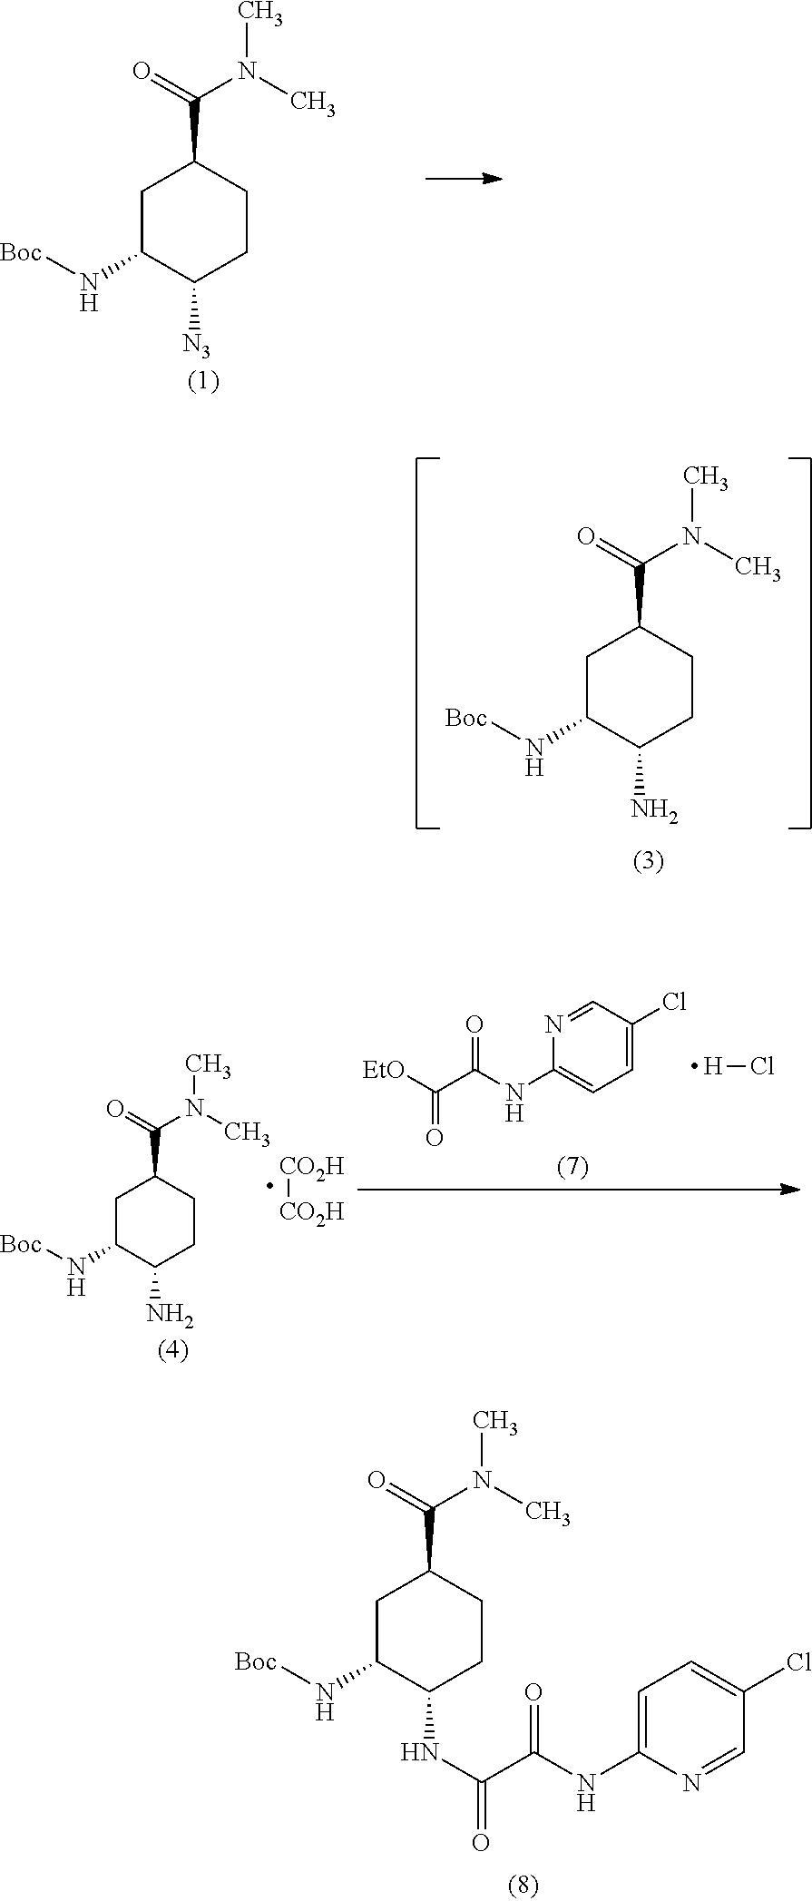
C1C(N[Boc])C(NC(C(NC2=CC=C(Cl)C=N2)=O)=O)CCC1C(=O)N(C)C.C1C(N[Boc])C([N3])CCC1C(=O)N(C)C.C1C(N[Boc])C(N)CCC1C(=O)N(C)C.[EtO]C(C(NC1=CC=C(Cl)C=N1)=O)=O.[H]Cl.C1C(N[Boc])C(N)CCC1C(=O)N(C)C.[CO2H][CO2H]
